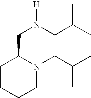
N(CC1CCCCN1CC(C)C)(CC(C)C)[H]
